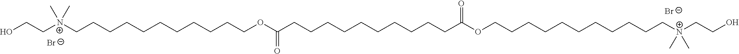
[Br-].[Br-].C(C[N+](CCCCCCCCCCCOC(CCCCCCCCCCC(OCCCCCCCCCCC[N+](CCO)(C)C)=O)=O)(C)C)O
